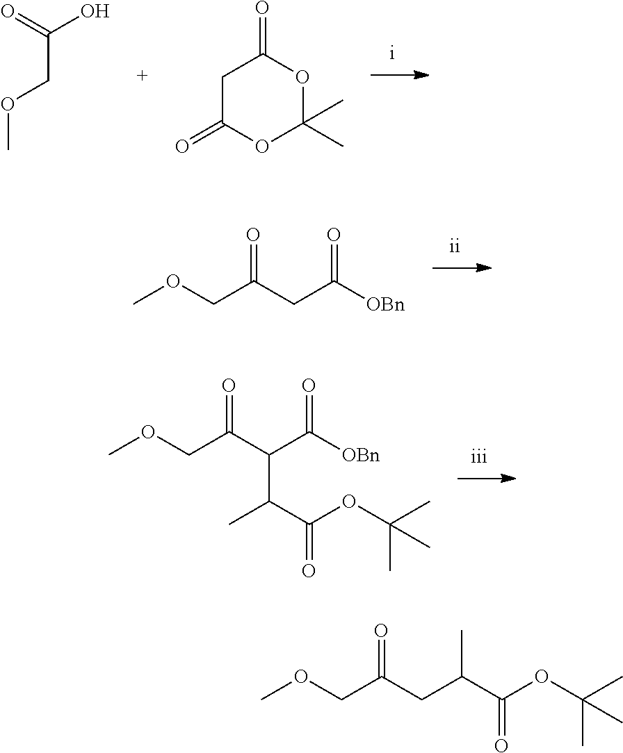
C1C(=O)OC(C)(C)OC1=O.O=C(O)COC.C(C(CC([OBn])=O)=O)OC.C(C(C([OBn])=O)C(C)C(OC(C)(C)C)=O)(=O)COC.CC(C(OC(C)(C)C)=O)CC(=O)COC
